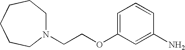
C1=C(OCCN2CCCCCC2)C=C(N)C=C1
